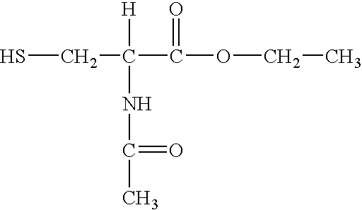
SCC(C(OCC)=O)([H])NC(C)=O
